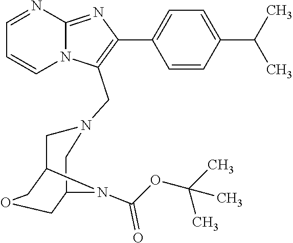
C1=NC2=NC(C3=CC=C(C(C)C)C=C3)=C(CN3CC4COCC(C3)N4C(OC(C)(C)C)=O)N2C=C1
